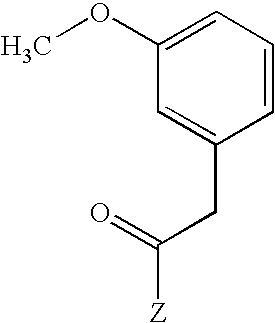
COC1=CC=CC(CC([Z])=O)=C1
